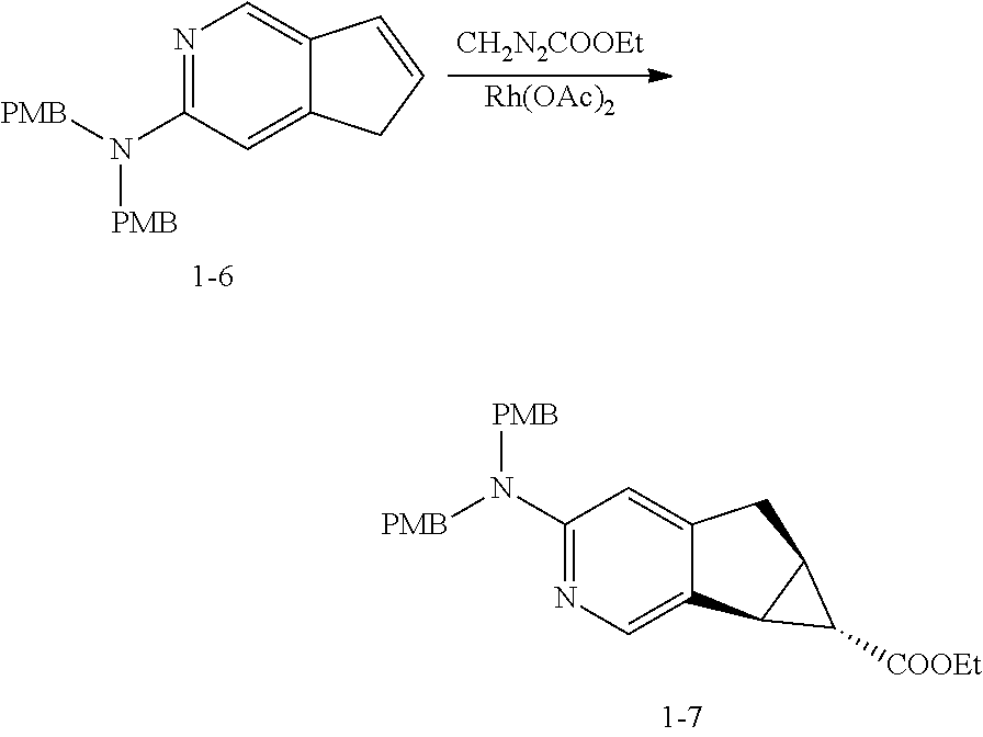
C1(N([PMB])[PMB])=NC=C2C(=C1)CC1C2C1[COOEt].N1=C(N([PMB])[PMB])C=C2C(=C1)C=CC2.[Rh(OAc)2]
